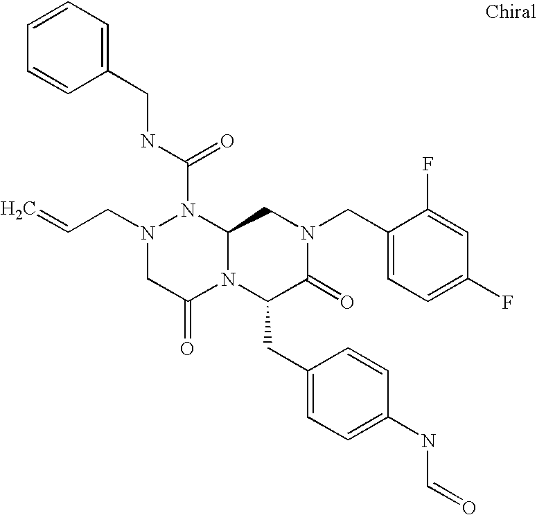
N1(C(NCC2=CC=CC=C2)=O)N(CC=C)CC(=O)N2C1CN(CC1=CC=C(F)C=C1F)C(=O)C2CC1=CC=C(NC=O)C=C1
